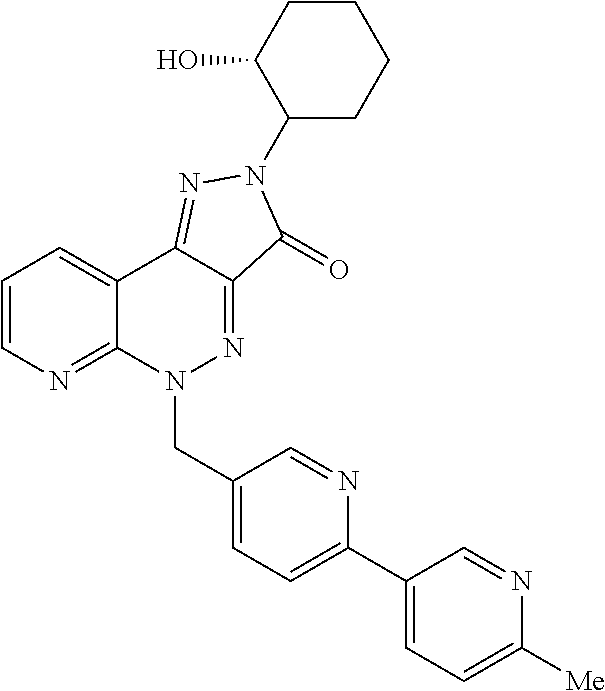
C12=NC=CC=C1C1=NN(C3CCCCC3O)C(=O)C1=NN2CC1=CC=C(C2=CC=C([Me])N=C2)N=C1
